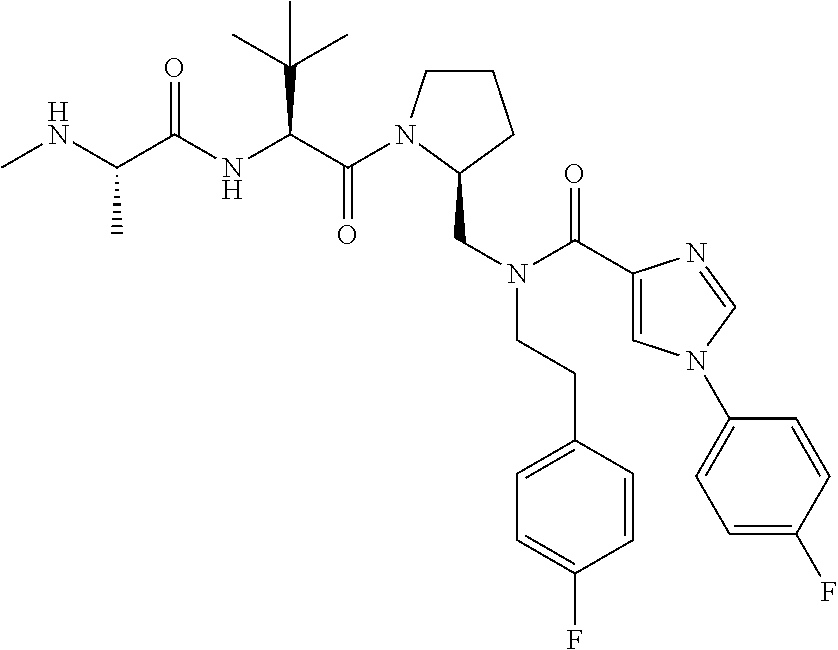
C1CN(C(C(NC(C(NC)C)=O)C(C)(C)C)=O)C(CN(C(=O)C2=CN(C3=CC=C(F)C=C3)C=N2)CCC2=CC=C(F)C=C2)C1
